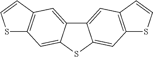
S1C2=C(C=C1)C=C1C(=C2)SC2=CC3=C(C=C12)C=CS3
